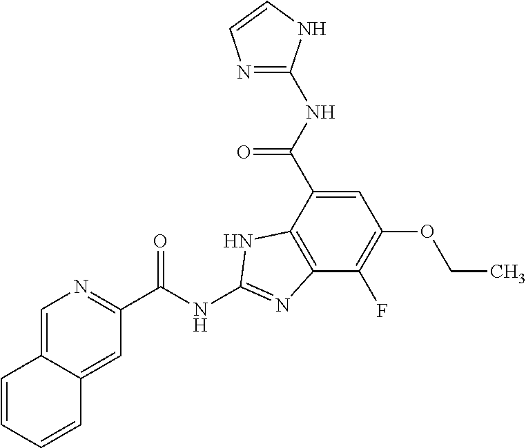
C12=CN=C(C(NC3=NC4=C(C(C(NC5=NC=CN5)=O)=CC(OCC)=C4F)N3)=O)C=C1C=CC=C2
